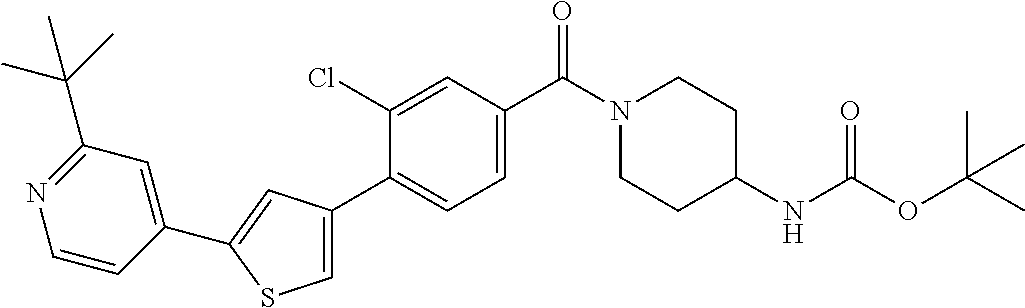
C1CN(C(C2=CC=C(C3=CSC(C4=CC(C(C)(C)C)=NC=C4)=C3)C(Cl)=C2)=O)CCC1NC(OC(C)(C)C)=O
